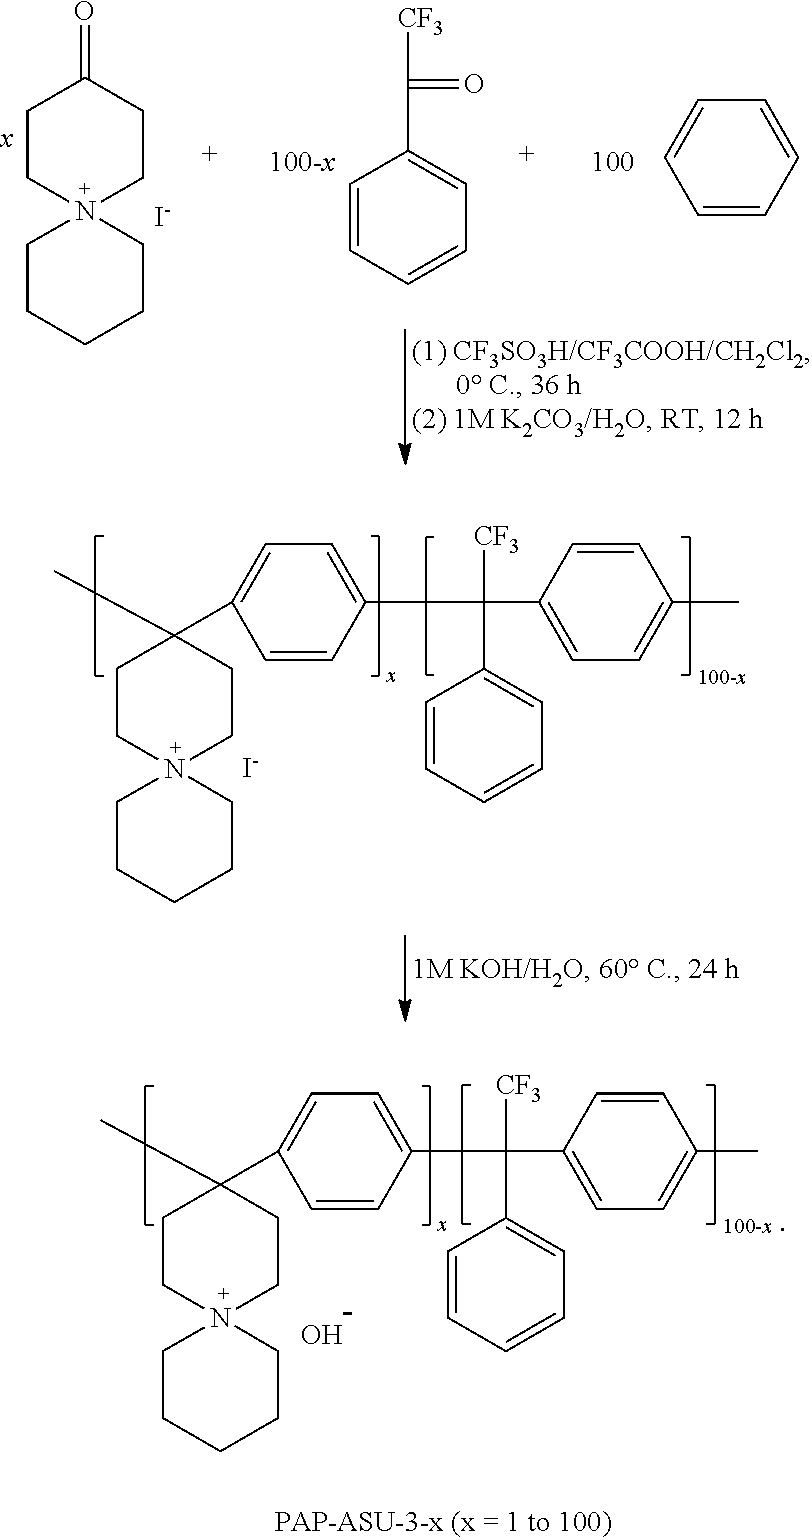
O.C1=CC(C(C2=CC=C(C)C=C2)([CF3])C2=CC=CC=C2)=CC=C1C1(C)CCN2(CC1)CCCCC2.C1CN2(CCC1=O)CCCCC2.[x].C1=CC=CC=C1C([CF3])=O.C1=CC=CC=C1.[I-].C1=CC(C(C2=CC=C(C)C=C2)([CF3])C2=CC=CC=C2)=CC=C1C1(C)CCN2(CC1)CCCCC2.[I-]
